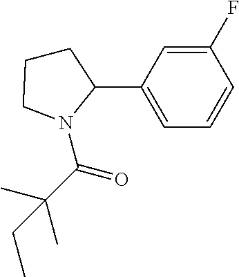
N1(C(C(C)(C)CC)=O)C(C2=CC=CC(F)=C2)CCC1
